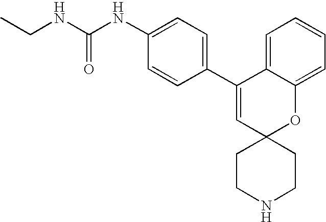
C1(NC(=O)NCC)=CC=C(C2=CC3(OC4=CC=CC=C24)CCNCC3)C=C1
